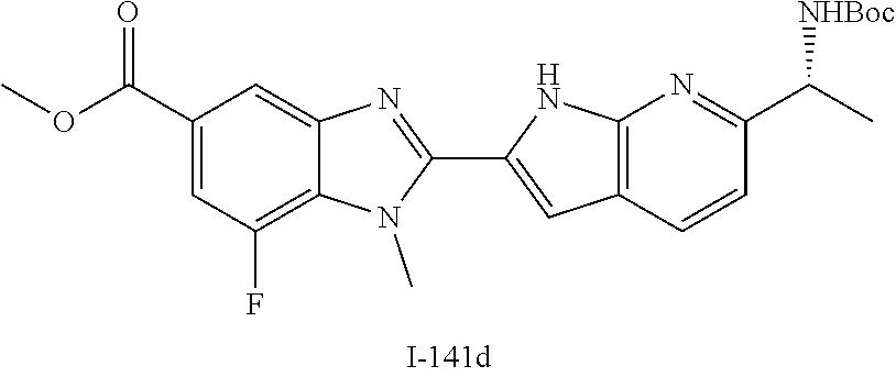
C1(C(OC)=O)=CC(F)=C2C(=C1)N=C(C1=CC3=C(N1)N=C(C(C)[NHBoc])C=C3)N2C
